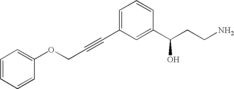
C1=CC=CC(OCC#CC2=CC=CC(C(CCN)O)=C2)=C1
